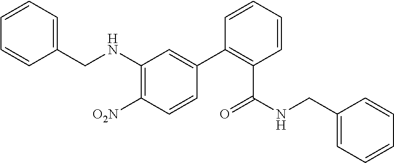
C1(CNC2=C([O2N])C=CC(C3=C(C(NCC4=CC=CC=C4)=O)C=CC=C3)=C2)=CC=CC=C1
